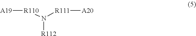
[A19][R110]N([R111][A20])[R112]
